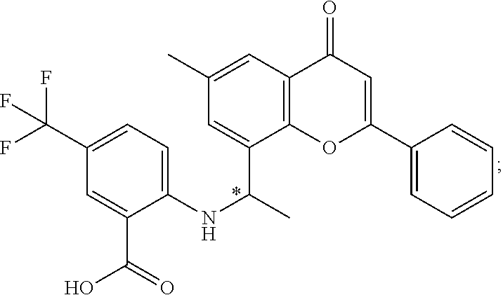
C1(C)=CC2=C(C(C(C)NC3=CC=C(C(F)(F)F)C=C3C(=O)O)=C1)OC(C1=CC=CC=C1)=CC2=O
